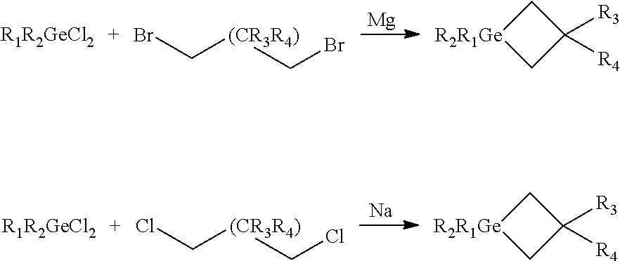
BrC[(CR3R4)]CBr.[Mg].C1[R2R1Ge]CC1([R3])[R4].ClC[(CR3R4)]CCl.[Na].C1[R2R1Ge]CC1([R3])[R4]
